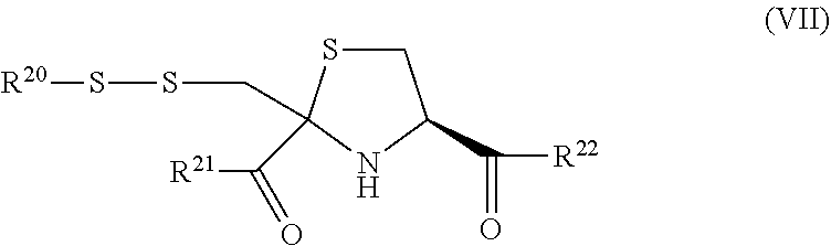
S(CC1(C([R21])=O)SCC(C(=O)[R22])N1)S[R20]
